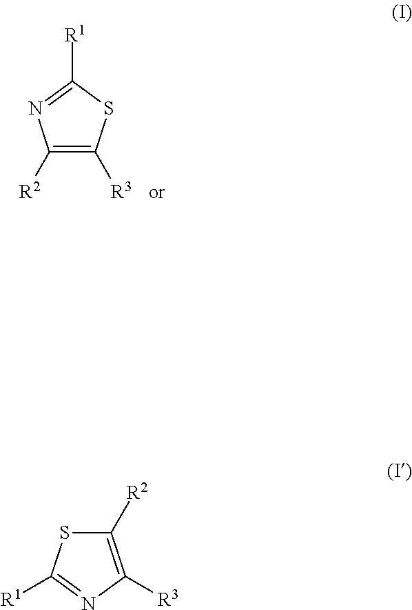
C1([R2])=C([R3])SC([R1])=N1.C1([R2])=C([R3])N=C([R1])S1
